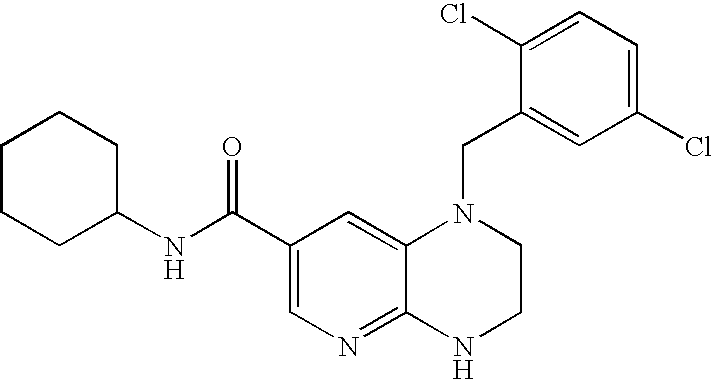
C1(Cl)=CC=C(Cl)C=C1CN1C2=CC(C(=O)NC3CCCCC3)=CN=C2NCC1
